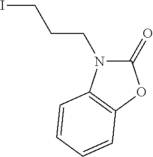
C1(=O)N(CCCI)C2=C(O1)C=CC=C2
